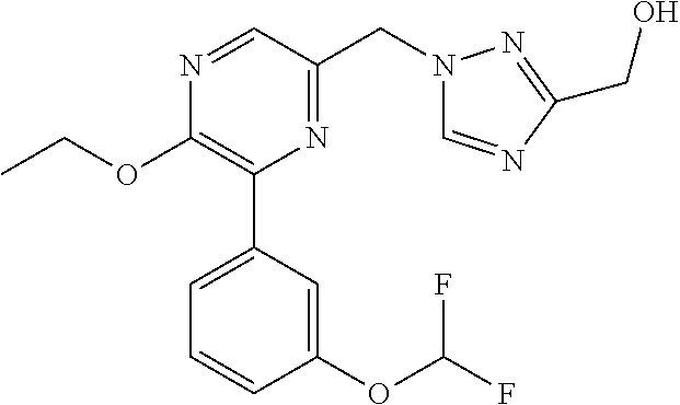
C1(OCC)=C(C2=CC=CC(OC(F)F)=C2)N=C(CN2C=NC(CO)=N2)C=N1
